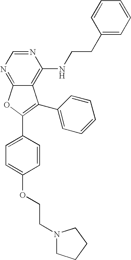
C12=NC=NC(NCCC3=CC=CC=C3)=C1C(C1=CC=CC=C1)=C(C1=CC=C(OCCN3CCCC3)C=C1)O2
